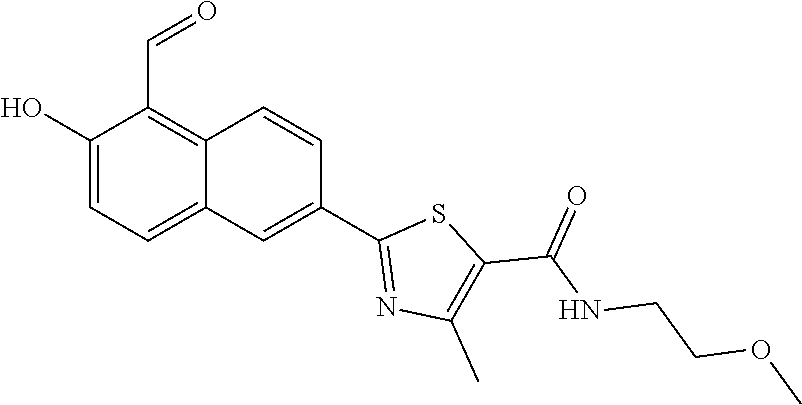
OC1=CC=C2C(=C1C=O)C=CC(C1=NC(C)=C(C(NCCOC)=O)S1)=C2
